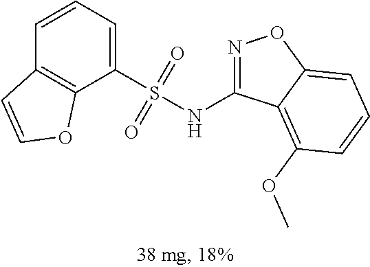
C1=CC=C(S(NC2=NOC3=CC=CC(OC)=C23)(=O)=O)C2=C1C=CO2
